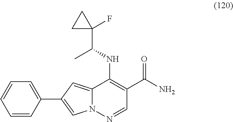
C12=CC(C3=CC=CC=C3)=CN1N=CC(C(N)=O)=C2NC(C)C1(F)CC1
